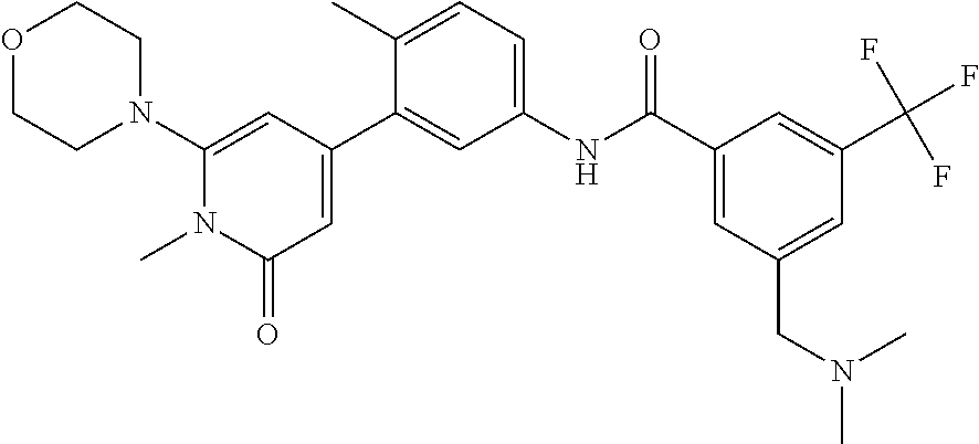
O1CCN(C2=CC(C3=CC(NC(C4=CC(CN(C)C)=CC(C(F)(F)F)=C4)=O)=CC=C3C)=CC(=O)N2C)CC1
